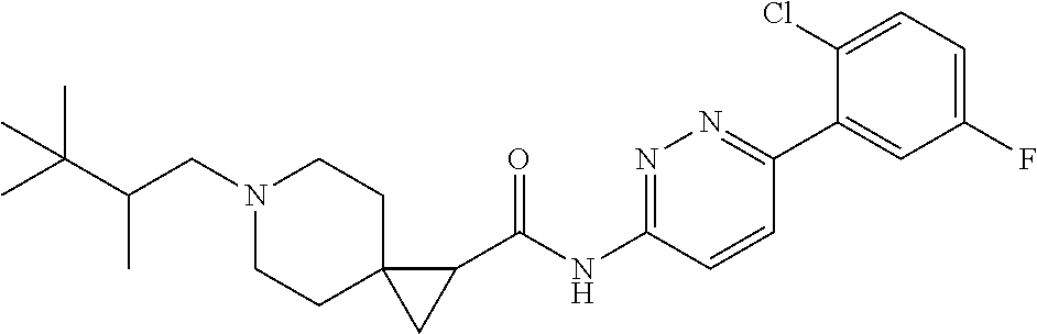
CC(C(CN1CCC2(CC1)CC2C(NC1=NN=C(C2=CC(F)=CC=C2Cl)C=C1)=O)C)(C)C
